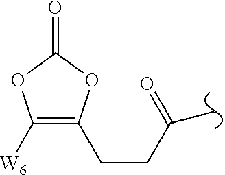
C1([W6])=C(CCC(C)=O)OC(=O)O1
